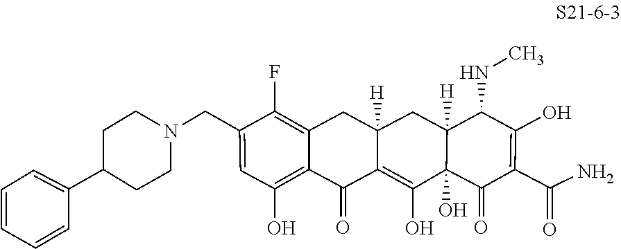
C1=CC=CC=C1C1CCN(CC2=CC(O)=C3C(=C2F)CC2([H])CC4([H])C(NC)C(O)=C(C(=O)N)C(=O)C4(O)C(O)=C2C3=O)CC1
